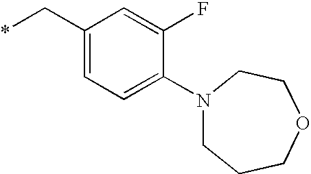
C1(C*)=CC=C(N2CCCOCC2)C(F)=C1
